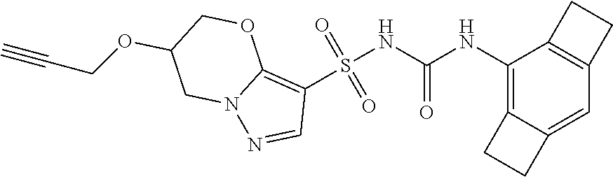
S(NC(NC1=C2C(=CC3=C1CC3)CC2)=O)(C1=C2N(N=C1)CC(OCC#C)CO2)(=O)=O
